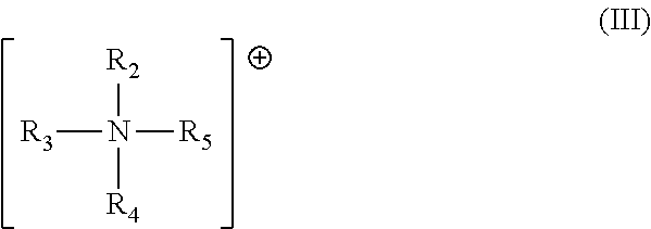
[R2]N([R3])([R5])[R4]
